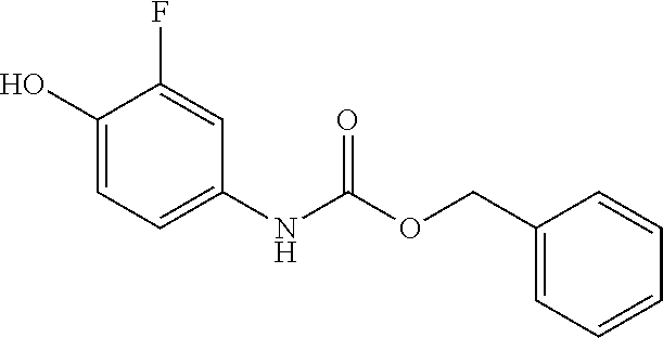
C1(O)=CC=C(NC(OCC2=CC=CC=C2)=O)C=C1F
